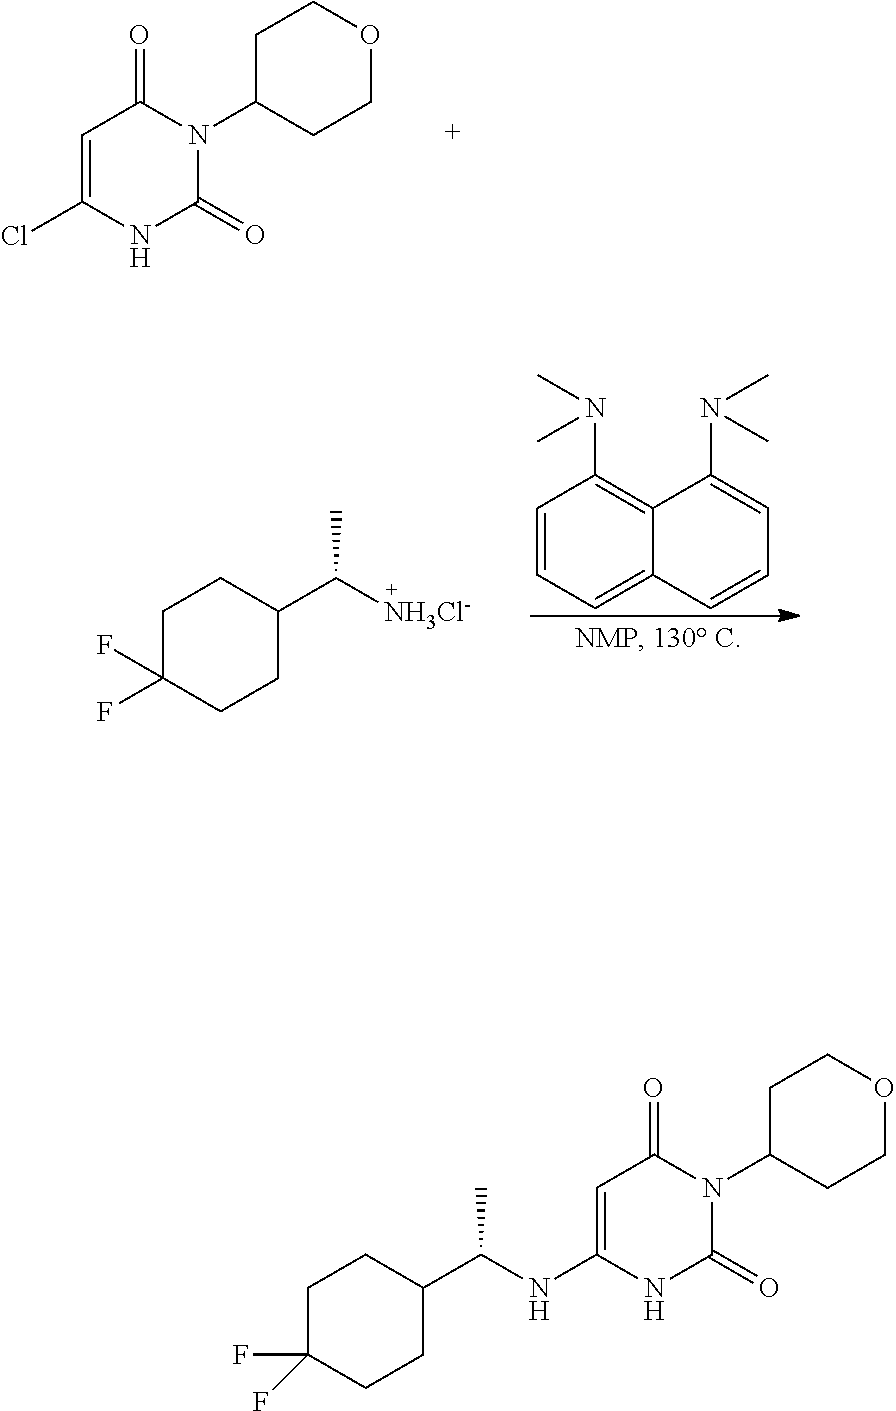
C1=C(Cl)NC(=O)N(C2CCOCC2)C1=O.C1C(F)(F)CCC(C([NH3Cl-])C)C1.C1=CC=C2C(=C1N(C)C)C(N(C)C)=CC=C2.C1=C(NC(C2CCC(F)(F)CC2)C)NC(=O)N(C2CCOCC2)C1=O
